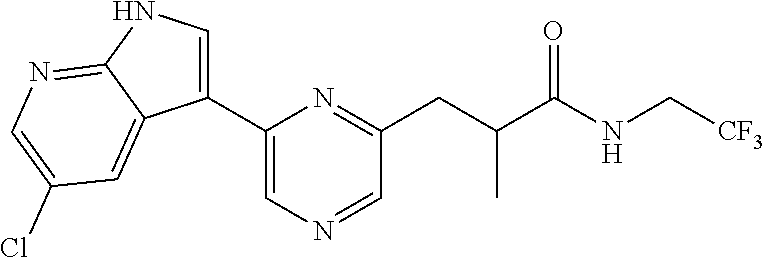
C1(C2=CN=CC(CC(C(NC[CF3])=O)C)=N2)=CNC2=NC=C(Cl)C=C12
